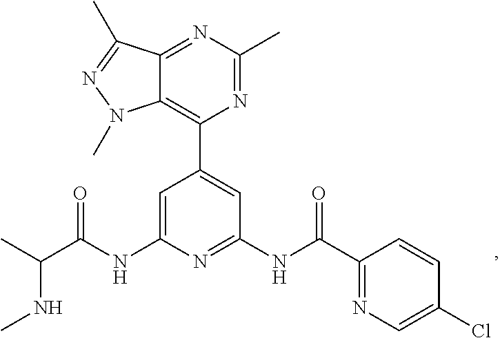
C1=C(NC(C(C)NC)=O)N=C(NC(=O)C2=NC=C(Cl)C=C2)C=C1C1=C2C(=NC(C)=N1)C(C)=NN2C
